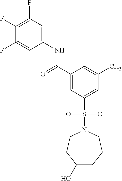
C1(F)=C(F)C=C(NC(C2=CC(S(=O)(=O)N3CCC(O)CCC3)=CC(C)=C2)=O)C=C1F
